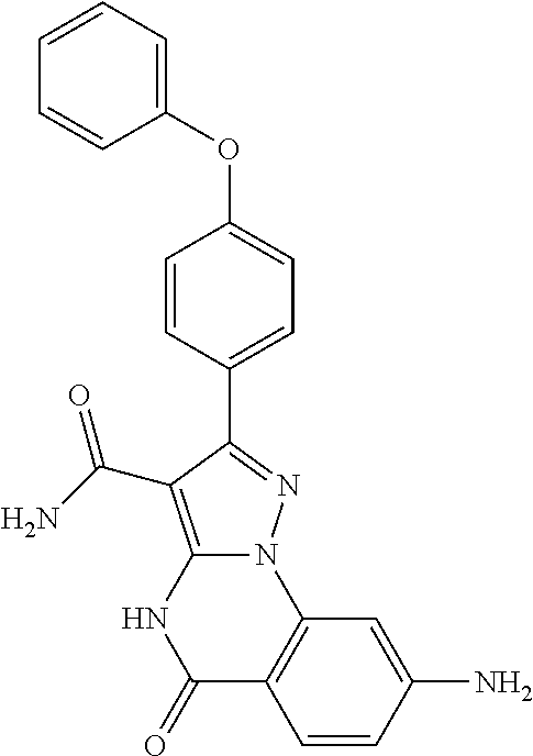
C1(OC2=CC=C(C3=NN4C5=C(C=CC(N)=C5)C(=O)NC4=C3C(N)=O)C=C2)=CC=CC=C1
